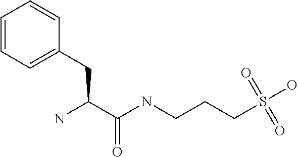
N(CCCS(O)(=O)=O)C(C(N)CC1=CC=CC=C1)=O
